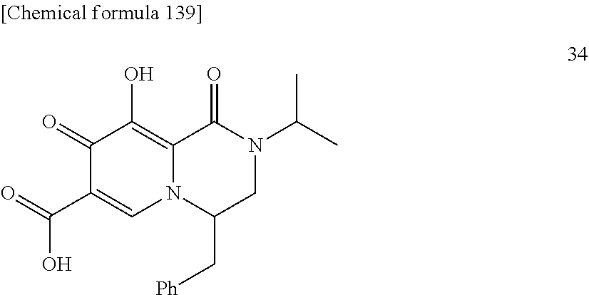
C12=C(O)C(=O)C(C(O)=O)=CN1C(C[Ph])CN(C(C)C)C2=O
